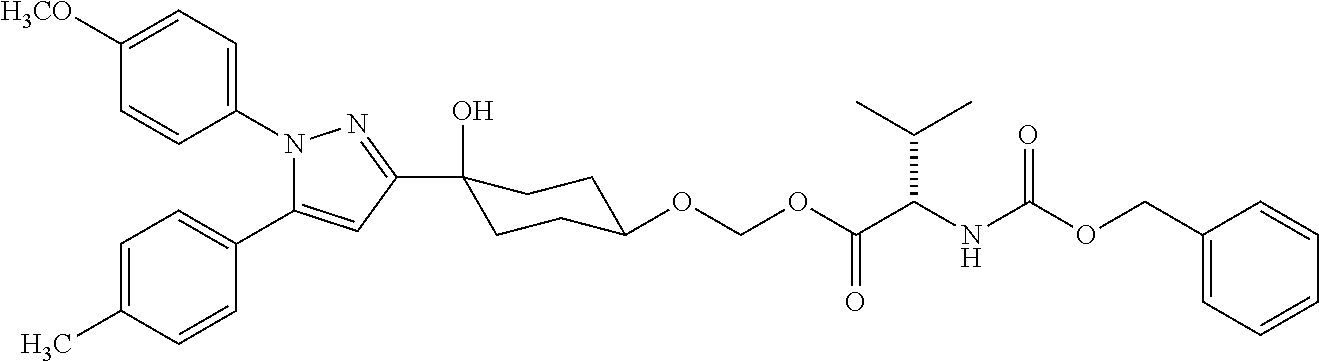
C1([H3CO])=CC=C(N2C(C3=CC=C(C)C=C3)=CC(C3(O)CCC(OCOC(C(NC(OCC4=CC=CC=C4)=O)C(C)C)=O)CC3)=N2)C=C1
